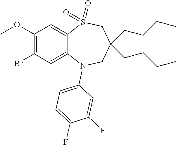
COC1=C(Br)C=C2C(=C1)S(=O)(=O)CC(CCCC)(CCCC)CN2C1=CC=C(F)C(F)=C1
